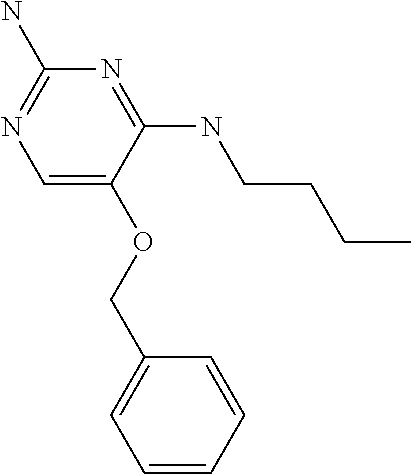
C1(COC2=CN=C(N)N=C2NCCCC)=CC=CC=C1
